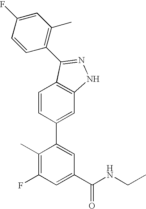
C1=CC(C2=CC(C(NCC)=O)=CC(F)=C2C)=CC2=C1C(C1=C(C)C=C(F)C=C1)=NN2
